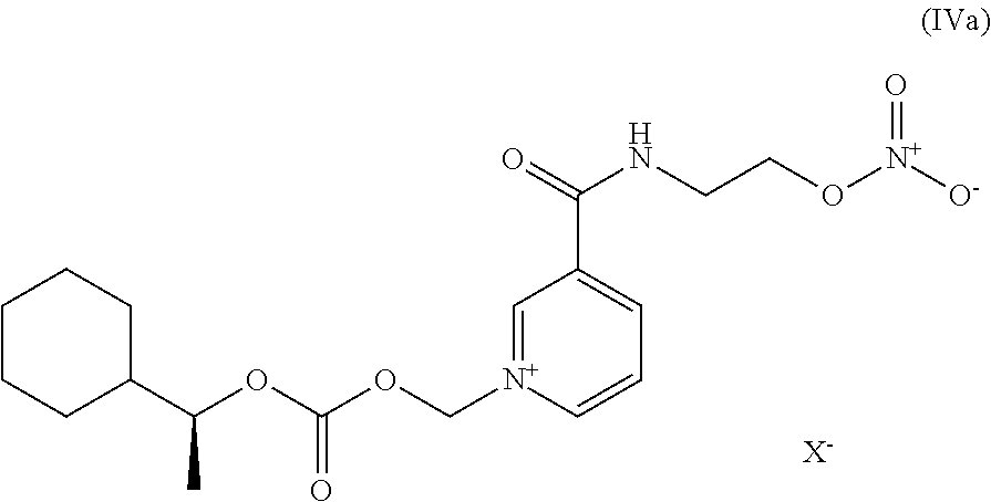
C1=[N+](COC(OC(C2CCCCC2)C)=O)C=CC=C1C(=O)NCCO[N+]([O-])=O.[X-]
